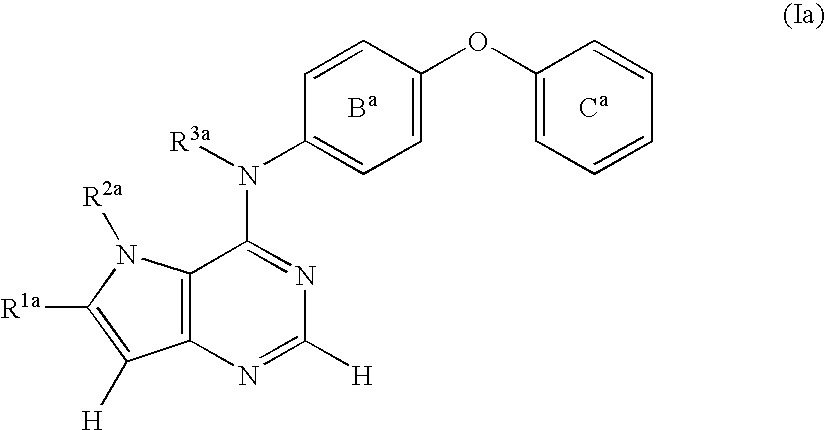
[R3a]N(C1=CC=C(OC2=CC=CC=C2)C=C1)C1=NC([H])=NC2=C1N([R2a])C([R1a])=C2[H].[Ba].[Ca]
